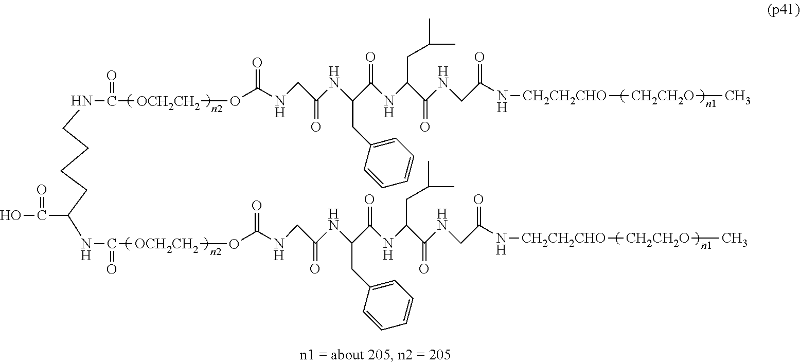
N(C(=O)CNC(C(NC(C(NC(CNC(O[OCH2CH2]C(=O)NCCCCC(C(=O)O)NC(=O)[OCH2CH2]OC(NCC(NC(C(NC(C(NCC(N[CH2CH2CHO][CH2CH2O]C)=O)=O)CC(C)C)=O)CC1=CC=CC=C1)=O)=O)=O)=O)CC1=CC=CC=C1)=O)CC(C)C)=O)[CH2CH2CHO][CH2CH2O]C
